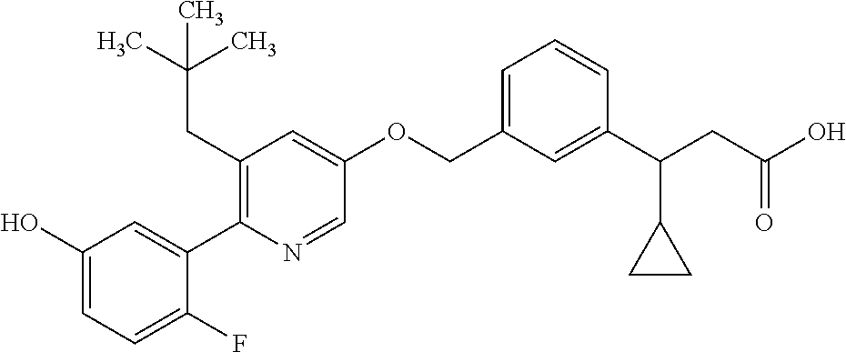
C1(O)=CC=C(F)C(C2=C(CC(C)(C)C)C=C(OCC3=CC=CC(C(CC(O)=O)C4CC4)=C3)C=N2)=C1
